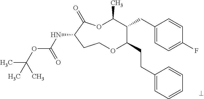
N(C1C(=O)OC(C)C(CC2=CC=C(F)C=C2)C(CCC2=CC=CC=C2)OCC1)C(OC(C)(C)C)=O
